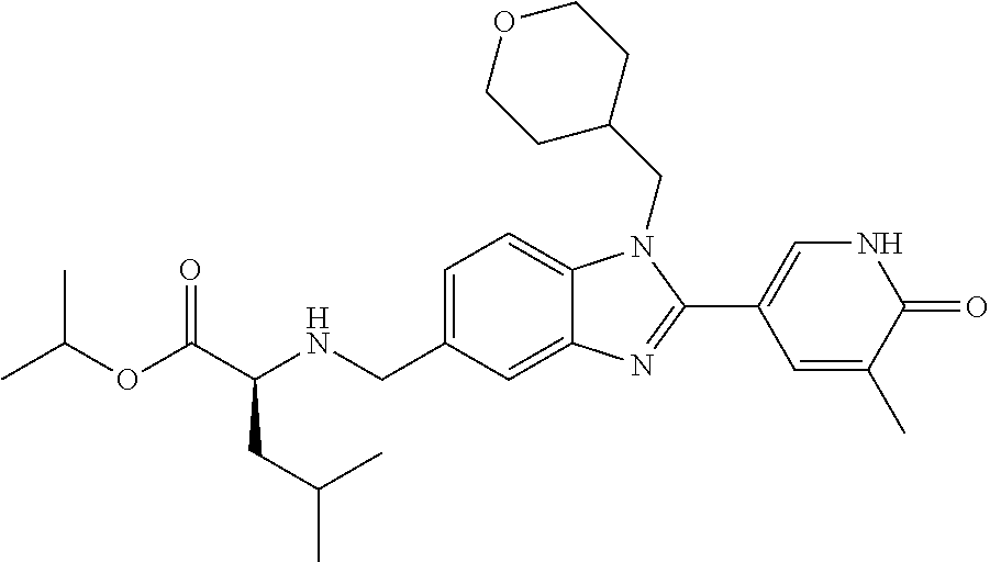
C(OC(C(NCC1=CC=C2C(=C1)N=C(C1=CNC(=O)C(C)=C1)N2CC1CCOCC1)CC(C)C)=O)(C)C
